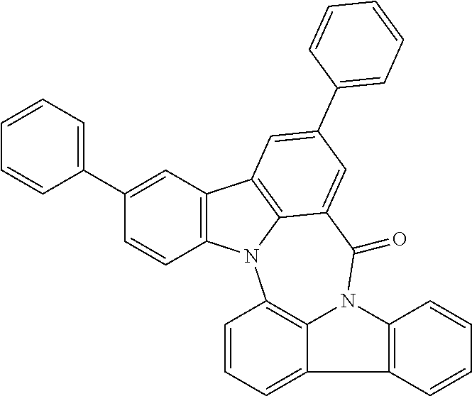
C1(C2=CC=CC=C2)=CC2=C(C=C1)N1C3=C2C=C(C2=CC=CC=C2)C=C3C(=O)N2C3=C1C=CC=C3C1=C2C=CC=C1
